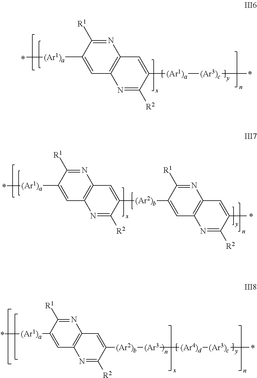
N1=C([R1])C([(Ar1)a]C)=CC2=C1C=C([(Ar1)a][(Ar3)c]C)C([R2])=N2.N1=C([R1])C([(Ar1)a]C)=CC2=C1C=C([(Ar2)b]C1=CC3=C(N=C1[R1])C=C(C)C([R2])=N3)C([R2])=N2.N1=C([R1])C([(Ar1)a]C)=CC2=C1C=C([(Ar2)b][(Ar3][(Ar4)d][(Ar3)c]C)C([R2])=N2
